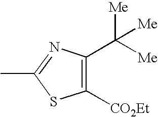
C1(C([Me])([Me])[Me])=C([CO2Et])SC(C)=N1
